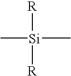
[R][Si](C)(C)[R]
